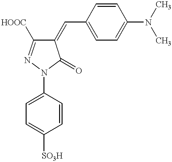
C1(=CC2=CC=C(N(C)C)C=C2)C([HOOC])=NN(C2=CC=C([SO3H])C=C2)C1=O
